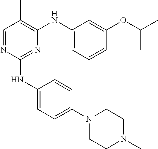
N1=C(NC2=CC=C(N3CCN(C)CC3)C=C2)N=CC(C)=C1NC1=CC=CC(OC(C)C)=C1
